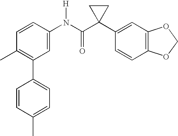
C1(C2=C(C)C=CC(N(C(C3(C4=CC5=C(C=C4)OCO5)CC3)=O)[H])=C2)=CC=C(C)C=C1
